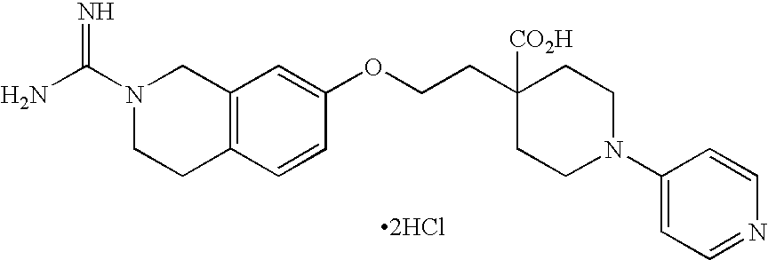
N1(C(N)=N)CCC2=C(C1)C=C(OCCC1([CO2H])CCN(C3=CC=NC=C3)CC1)C=C2.[2HCl]
